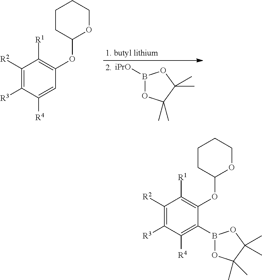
B1([iPrO])OC(C)(C)C(C)(C)O1.C1([R2])=C([R3])C([R4])=CC(OC2CCCCO2)=C1[R1].C1([R2])=C([R3])C([R4])=C(B2OC(C)(C)C(C)(C)O2)C(OC2CCCCO2)=C1[R1]
